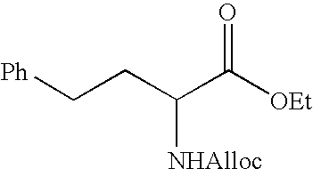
[Ph]CCC(C([OEt])=O)[NHAlloc]
